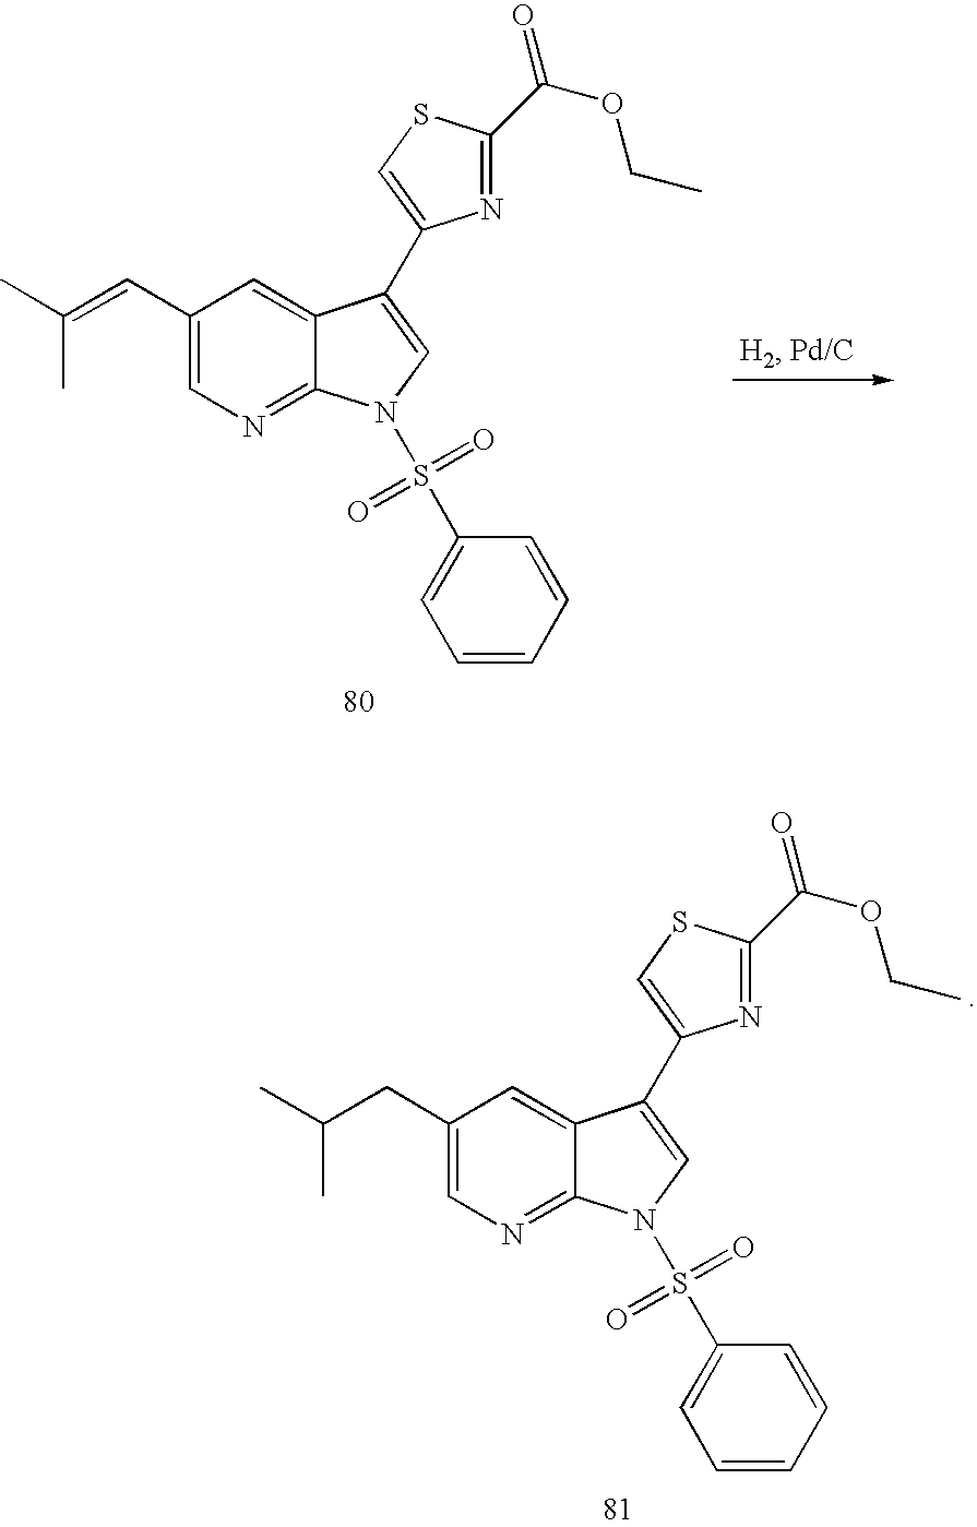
C1(C=C(C)C)=CN=C2C(=C1)C(C1=CSC(C(OCC)=O)=N1)=CN2S(C1=CC=CC=C1)(=O)=O.C1(CC(C)C)=CN=C2C(=C1)C(C1=CSC(C(OCC)=O)=N1)=CN2S(C1=CC=CC=C1)(=O)=O
